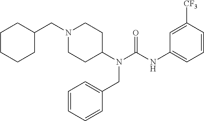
N1(CC2CCCCC2)CCC(N(C(NC2=CC=CC([CF3])=C2)=O)CC2=CC=CC=C2)CC1
